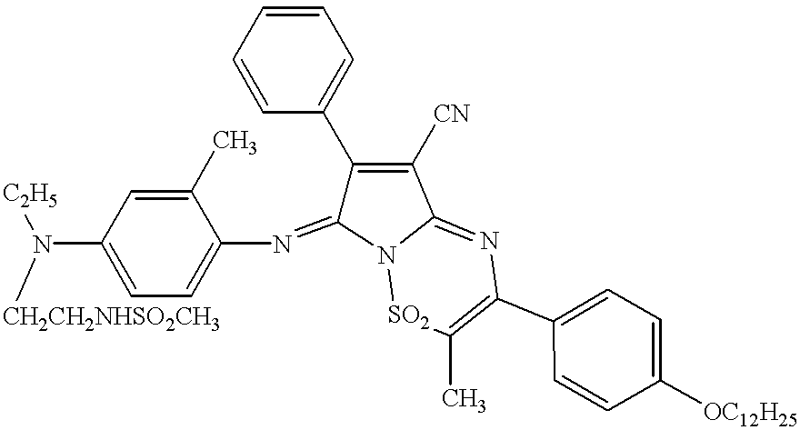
C1(C)=CC(N([C2H5])[CH2CH2NHSO2CH3])=CC=C1N=C1C(C2=CC=CC=C2)=C([CN])C2=NC(C3=CC=C([OC12H25])C=C3)=C(C)[SO2]N12
